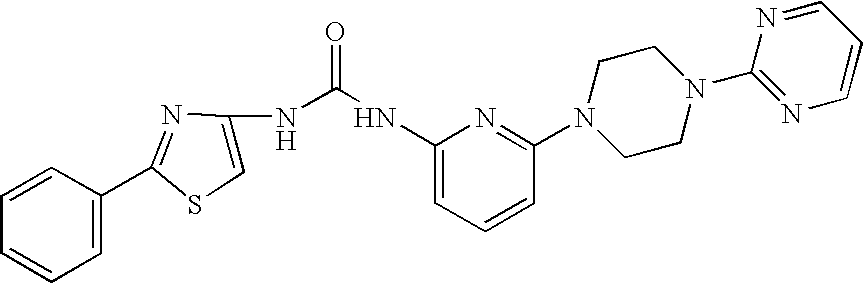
C1=CC(C2=NC(NC(=O)NC3=CC=CC(N4CCN(C5=NC=CC=N5)CC4)=N3)=CS2)=CC=C1
